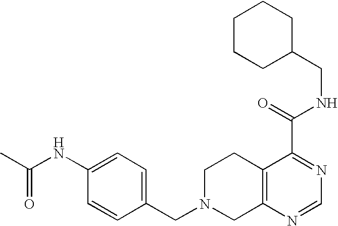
C1N(CC2=CC=C(NC(C)=O)C=C2)CC2=C(C1)C(C(=O)NCC1CCCCC1)=NC=N2
